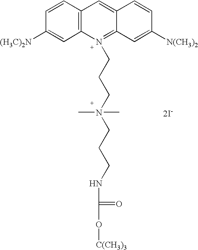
C12=C(C=CC([(H3C)2N])=C1)C=C1C(=N2CCCN(CCCNC(=O)O[C(CH3)3])(C)C)C=C([N(CH3)2])C=C1
